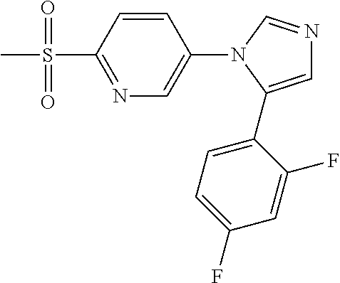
N1=C(S(C)(=O)=O)C=CC(N2C(C3=CC=C(F)C=C3F)=CN=C2)=C1
